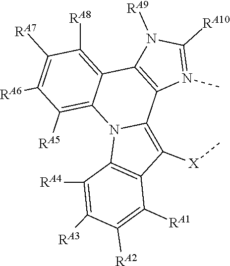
C1([RA8])=C2C3=C(C4=C([X]C)C5=C(N4C2=C([RA5])C([RA6])=C1[RA7])C([RA4])=C([RA3])C([RA2])=C5[RA1])N(C)=C([RA10])N3[RA9]
